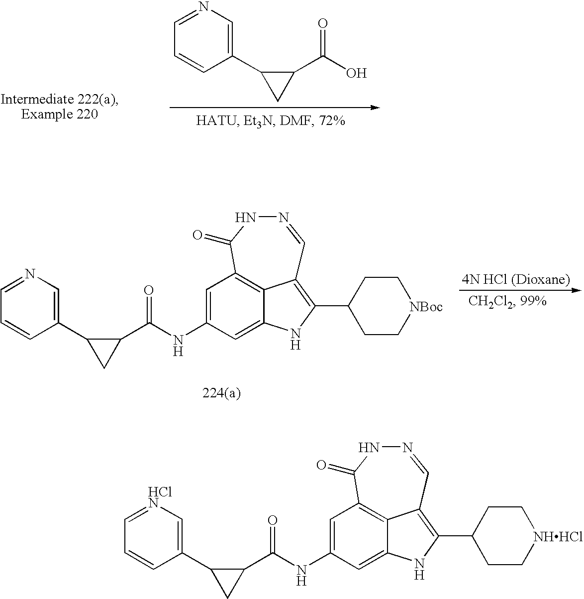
OC(C1C(C2=CN=CC=C2)C1)=O.C1=C(NC(C2C(C3=CN=CC=C3)C2)=O)C=C2NC(C3CC[NBoc]CC3)=C3C2=C1C(=O)NN=C3.C1=C(NC(C2C(C3=C[HClN]=CC=C3)C2)=O)C=C2NC(C3CC[NHHCl]CC3)=C3C2=C1C(=O)NN=C3
